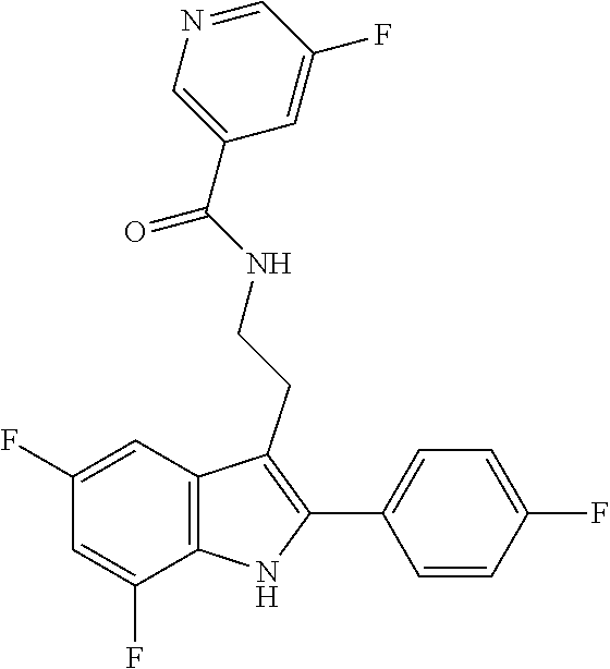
N1=CC(F)=CC(C(NCCC2=C(C3=CC=C(F)C=C3)NC3=C2C=C(F)C=C3F)=O)=C1
